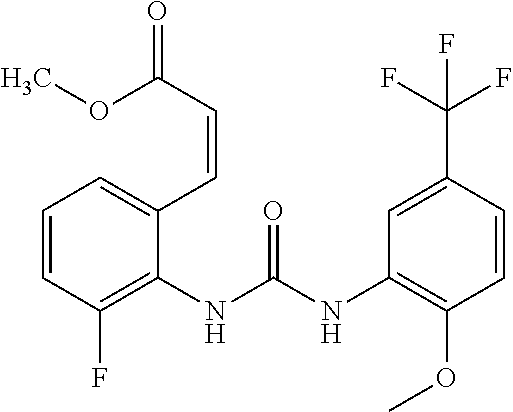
C1=CC(F)=C(NC(NC2=C(OC)C=CC(C(F)(F)F)=C2)=O)C(C=CC(OC)=O)=C1
